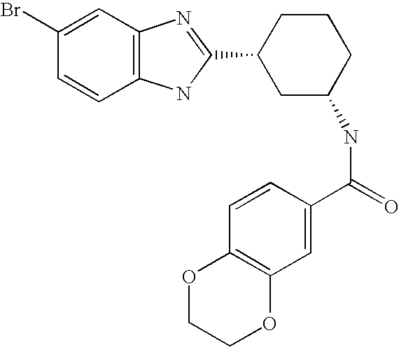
C1(Br)=CC2=C(C=C1)NC(C1CC(NC(=O)C3=CC4=C(C=C3)OCCO4)CCC1)=N2
